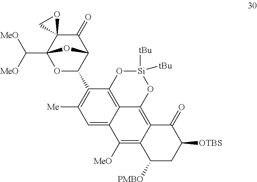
C(C12OC(C3=C([Me])C=C4C5=C3O[Si]([tBu])([tBu])OC5=C3C(=C4[MeO])C([PMBO])CC([OTBS])C3=O)C(C(=O)C13OC3)O2)([MeO])[MeO]
